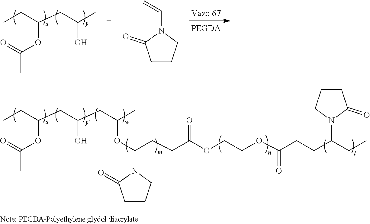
CCC(CC(CC(C)OC(CCC(OCCOC(CCC(CC)N1CCCC1=O)=O)=O)N1C(=O)CCC1)O)OC(=O)C.CCC(CC(C)O)OC(=O)C.C1CCN(C=C)C1=O
